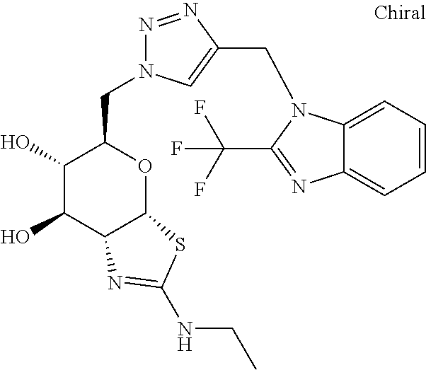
C1(O)C(O)C2C(OC1CN1N=NC(CN3C4=CC=CC=C4N=C3C(F)(F)F)=C1)SC(NCC)=N2
